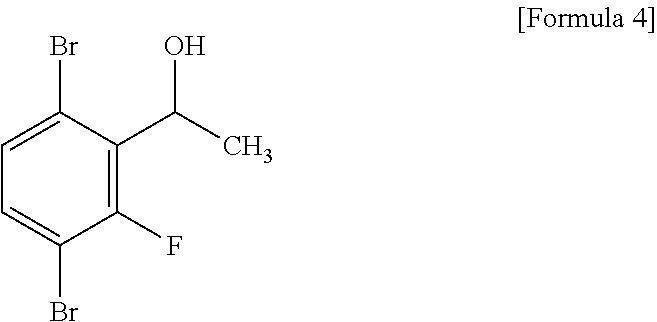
C1(F)=C(C(C)O)C(Br)=CC=C1Br
